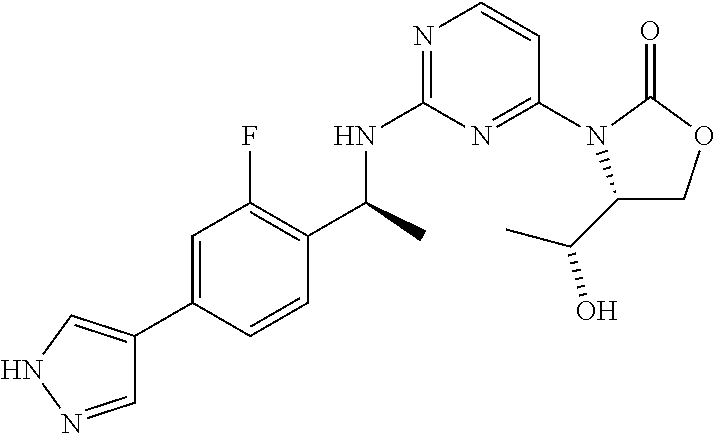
N1=C(NC(C)C2=C(F)C=C(C3=CNN=C3)C=C2)N=C(N2C(C(C)O)COC2=O)C=C1
